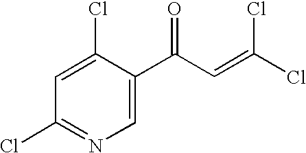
C1(Cl)=CC(Cl)=NC=C1C(C=C(Cl)Cl)=O
